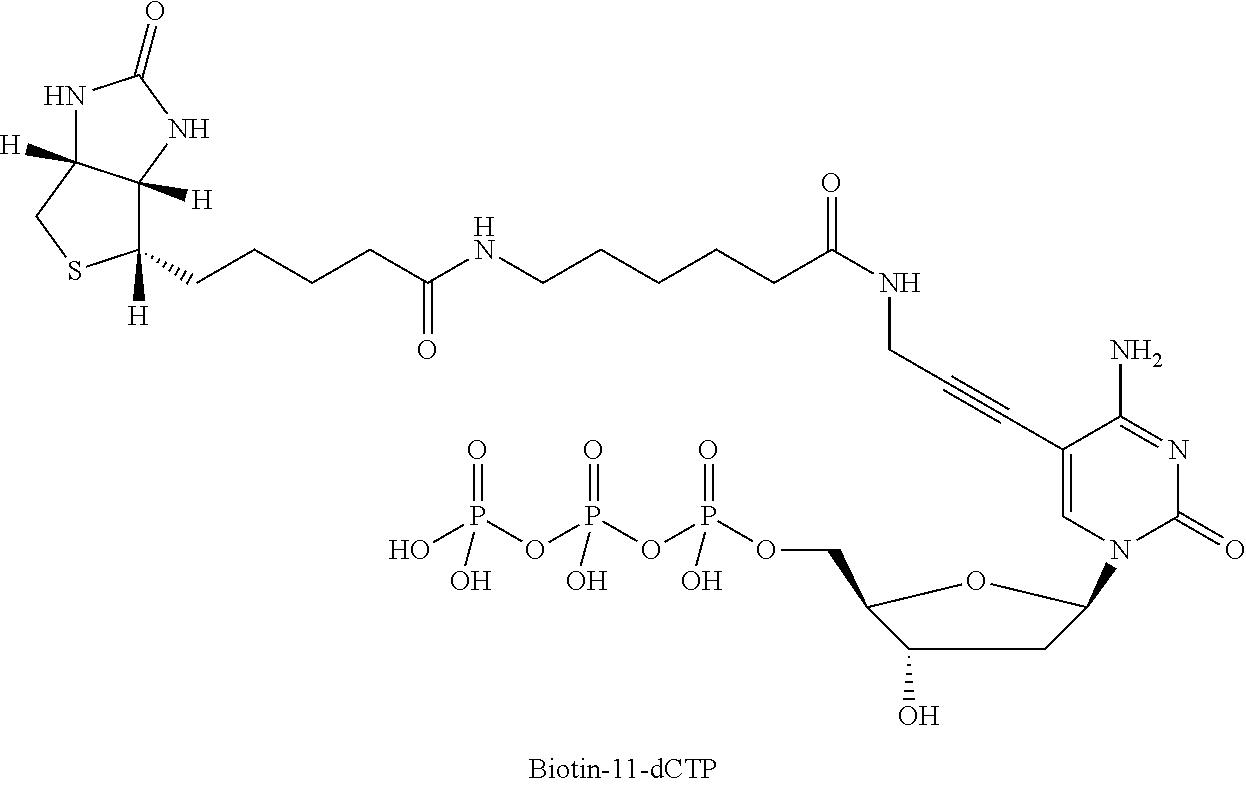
N1C2([H])C([H])(NC1=O)C(CCCCC(NCCCCCC(NCC#CC1=CN(C3CC(O)C(COP(OP(OP(O)(=O)O)(=O)O)(=O)O)O3)C(=O)N=C1N)=O)=O)([H])SC2
